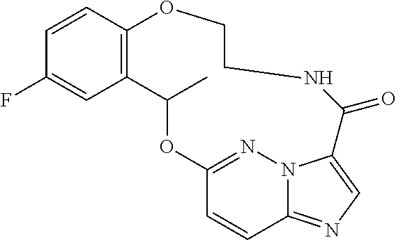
C1=CC2=C(C=C1F)C(C)OC1=NN3C(=NC=C3C(=O)NCCO2)C=C1
